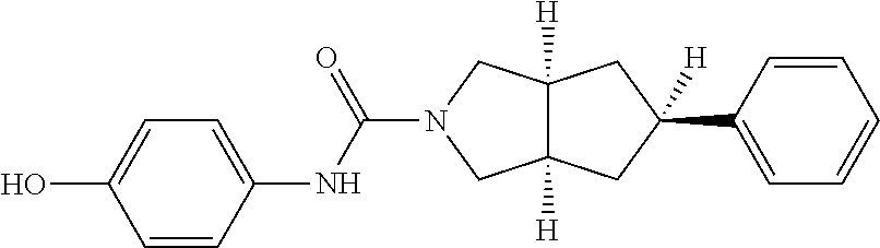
C(N1CC2([H])C([H])(C1)CC(C1=CC=CC=C1)([H])C2)(=O)NC1=CC=C(O)C=C1
